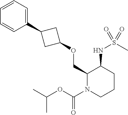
C1(C2CC(OCC3N(C(OC(C)C)=O)CCCC3NS(C)(=O)=O)C2)=CC=CC=C1
